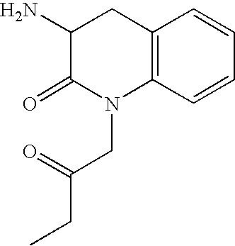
C1(N)C(=O)N(CC(CC)=O)C2=C(C1)C=CC=C2
